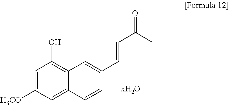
C1=C([H3CO])C=C2C(=C1O)C=C(C=CC(C)=O)C=C2
